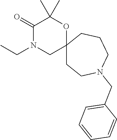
CCN1C(=O)C(C)(C)OC2(C1)CCN(CC1=CC=CC=C1)CCC2
